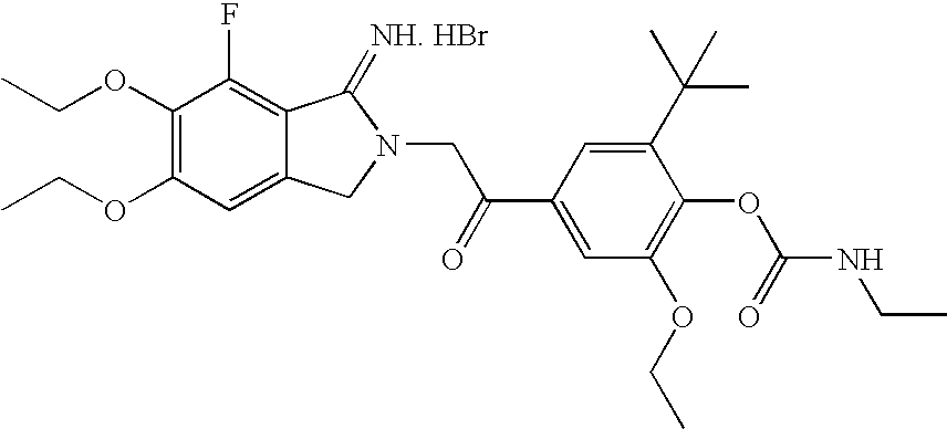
C1(OCC)=C(OCC)C=C2C(=C1F)C(=[NH. HBr])N(CC(C1=CC(OCC)=C(OC(NCC)=O)C(C(C)(C)C)=C1)=O)C2
